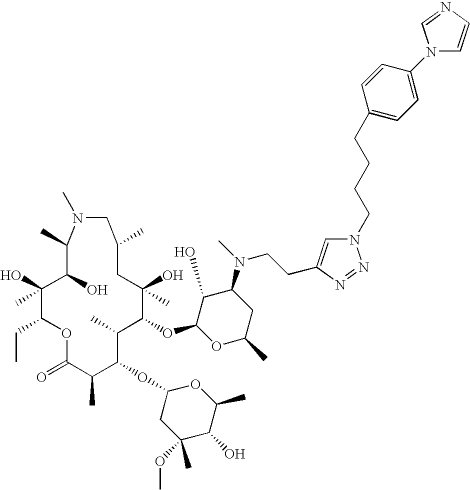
O1C(=O)C(C)C(OC2CC(OC)(C)C(O)C(C)O2)C(C)C(OC2OC(C)CC(N(CCC3=CN(CCCCC4=CC=C(N5C=CN=C5)C=C4)N=N3)C)C2O)C(O)(C)CC(C)CN(C)C(C)C(O)C(O)(C)C1CC
